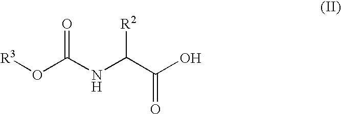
[R3]OC(=O)NC([R2])C(=O)O
